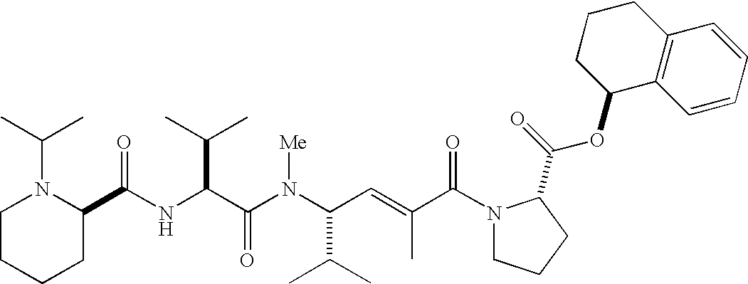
N(C(C(N(C(C(C)C)C=C(C)C(N1CCCC1C(=O)OC1C2=C(CCC1)C=CC=C2)=O)[Me])=O)C(C)C)C(=O)C1N(C(C)C)CCCC1
